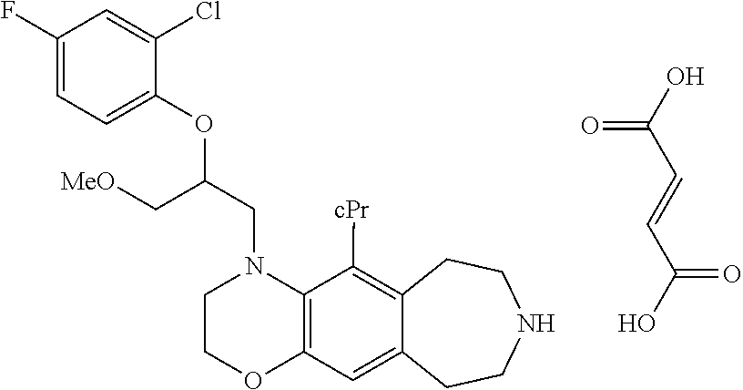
C(N1CCOC2=C1C([cPr])=C1C(=C2)CCNCC1)C(OC1=CC=C(F)C=C1Cl)C[MeO].C(O)(=O)C=CC(O)=O
